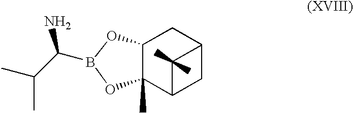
CC(C(B1OC2C(C)(O1)C1CC(C2)C1(C)C)N)C
